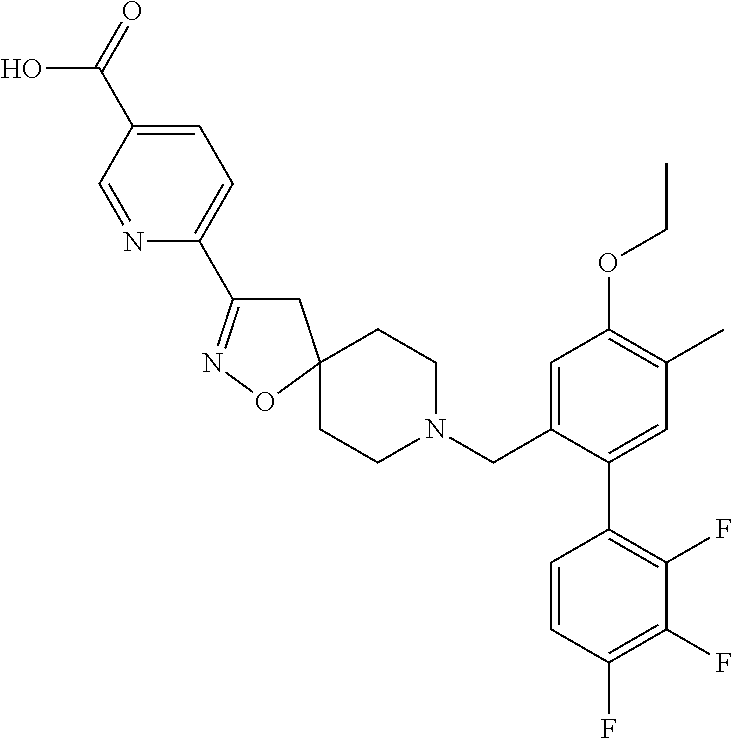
C1C(C2=CC=C(C(=O)O)C=N2)=NOC12CCN(CC1=CC(OCC)=C(C)C=C1C1=C(F)C(F)=C(F)C=C1)CC2
